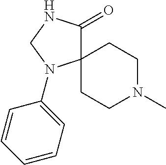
C12(CCN(C)CC1)C(=O)NCN2C1=CC=CC=C1
